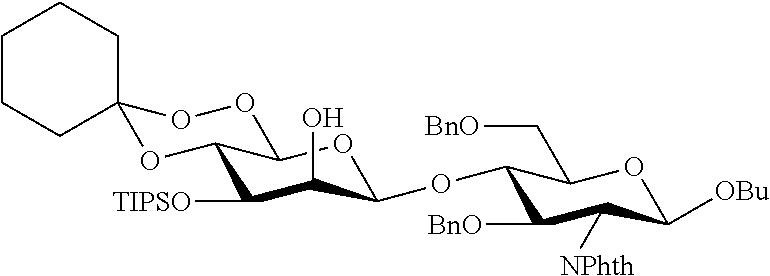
C1([TIPSO])C(O)C(OC2C([BnO])C([NPhth])C([OBu])OC2C[BnO])OC2C1OC1(OO2)CCCCC1
